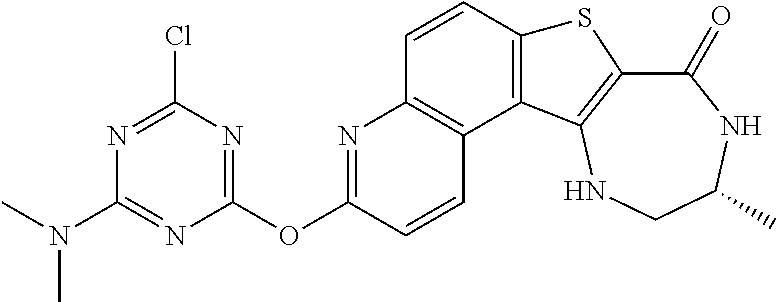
C1(=O)C2=C(NCC(C)N1)C1=C(S2)C=CC2=C1C=CC(OC1=NC(Cl)=NC(N(C)C)=N1)=N2
